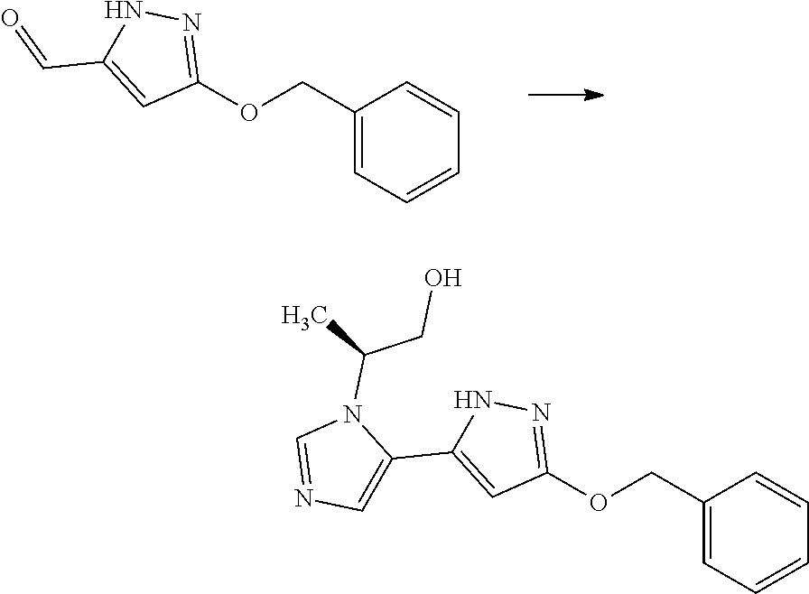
C1(COC2=NNC(C=O)=C2)=CC=CC=C1.C1(COC2=NNC(C3=CN=CN3C(C)CO)=C2)=CC=CC=C1
